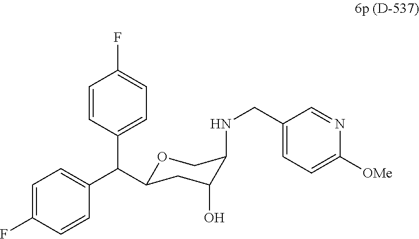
O1C(C(C2=CC=C(F)C=C2)C2=CC=C(F)C=C2)CC(O)C(NCC2=CC=C([OMe])N=C2)C1
